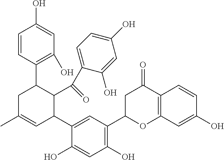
C1=CC(C2CC(C)=CC(C3=CC(C4OC5=C(C(=O)C4)C=CC(O)=C5)=C(O)C=C3O)C2C(C2=CC=C(O)C=C2O)=O)=C(O)C=C1O
